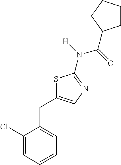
C1(Cl)=CC=CC=C1CC1=CN=C(N([H])C(=O)C2CCCC2)S1
